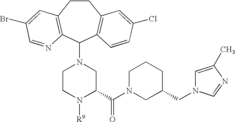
C1CC2=C(C(N3CCN([R9])C(C(=O)N4CC(CN5C=C(C)N=C5)CCC4)C3)C3=C1C=C(Cl)C=C3)N=CC(Br)=C2
